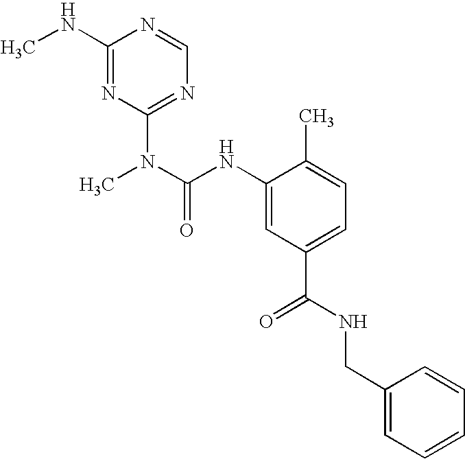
C1(NC)=NC(N(C)C(NC2=CC(C(=O)NCC3=CC=CC=C3)=CC=C2C)=O)=NC=N1
